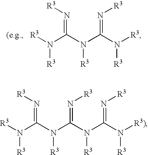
N(=C(N([R3])[R3])N([R3])C(=N[R3])N([R3])[R3])[R3].N(=C(N([R3])[R3])N([R3])C(=N[R3])N([R3])C(=N[R3])N([R3)])[R3])[R3]
